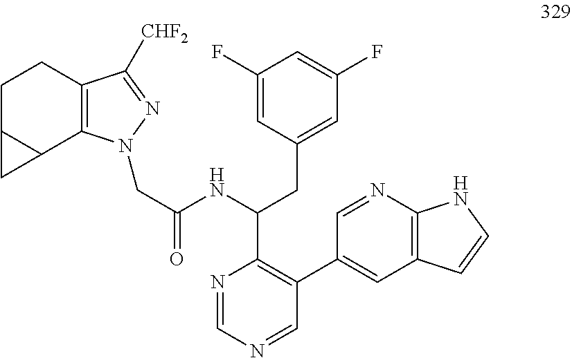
C12=C(CCC3C1C3)C([CHF2])=NN2CC(=O)NC(CC1=CC(F)=CC(F)=C1)C1=C(C2=CC3=C(N=C2)NC=C3)C=NC=N1
